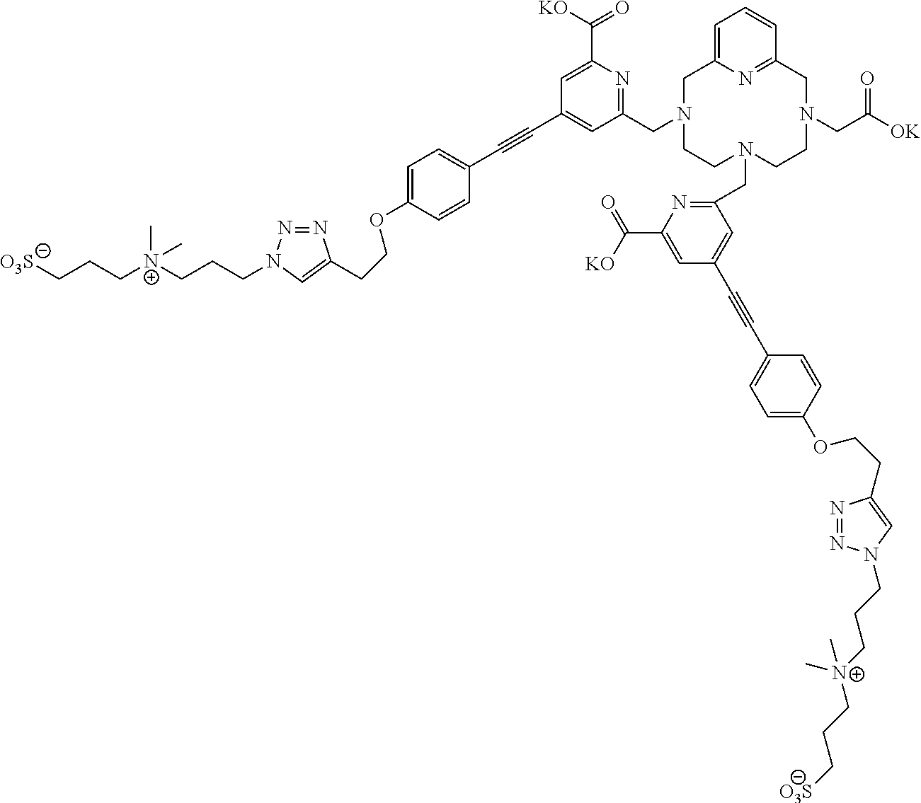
C(N1CCN(CC2=NC(C(=O)[KO])=CC(C#CC3=CC=C(OCCC4=CN(CCC[N+](CCC[O3S])(C)C)N=N4)C=C3)=C2)CCN(CC([OK])=O)CC2=NC(=CC=C2)C1)C1=NC(C([KO])=O)=CC(C#CC2=CC=C(OCCC3=CN(CCC[N+](CCC[O3S])(C)C)N=N3)C=C2)=C1
